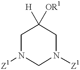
C1N([Z1])CN([Z1])CC1([OR1])[H]
